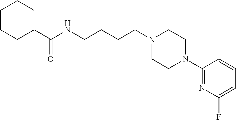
C1CCC(C(NCCCCN2CCN(C3=NC(F)=CC=C3)CC2)=O)CC1
